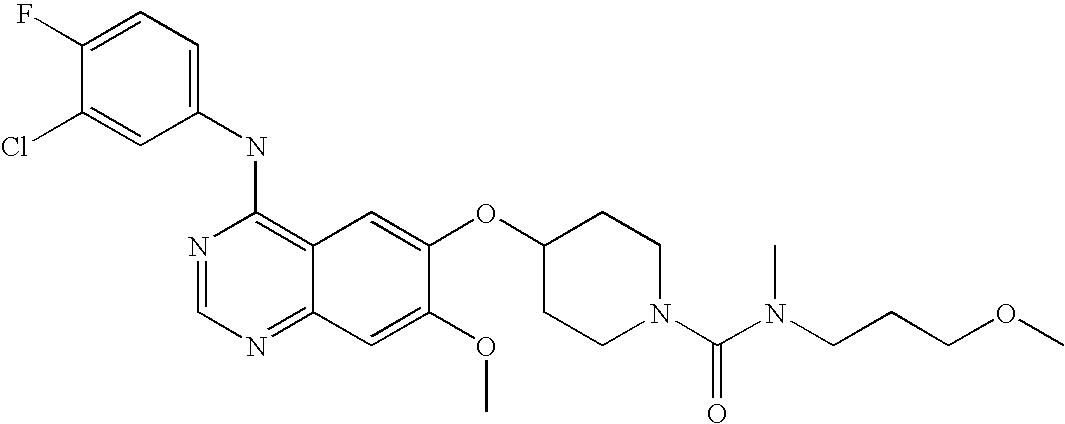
C1=C(Cl)C(F)=CC=C1NC1=C2C(=NC=N1)C=C(OC)C(OC1CCN(C(N(CCCOC)C)=O)CC1)=C2
